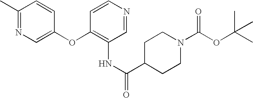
C1(C)=NC=C(OC2=C(NC(C3CCN(C(OC(C)(C)C)=O)CC3)=O)C=NC=C2)C=C1
